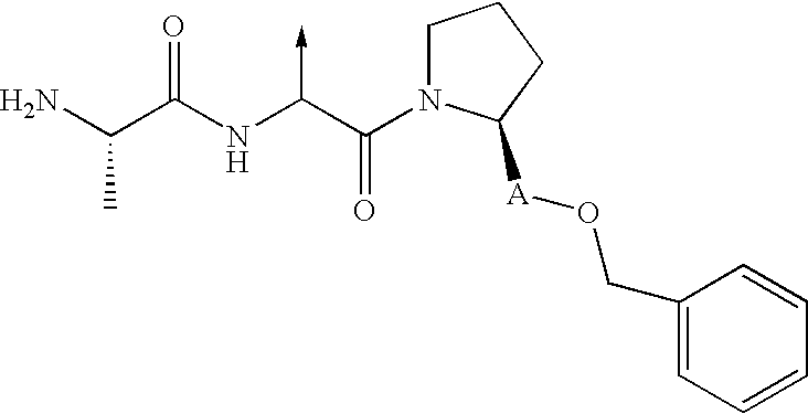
C(N)(C(NC(C(N1CCCC1[A]OCC1=CC=CC=C1)=O)->C)=O)C
